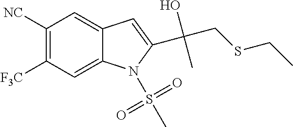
C1([NC])=C([F3C])C=C2C(=C1)C=C(C(CSCC)(O)C)N2S(C)(=O)=O
